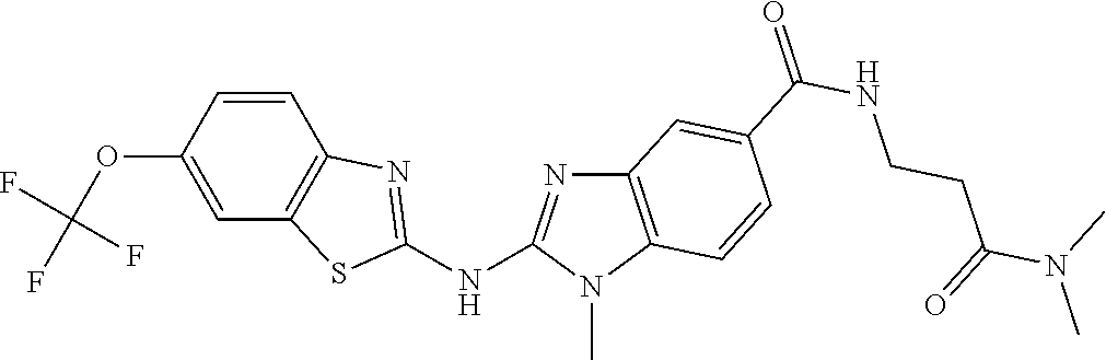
O(C1=CC2=C(C=C1)N=C(NC1=NC3=C(N1C)C=CC(C(NCCC(N(C)C)=O)=O)=C3)S2)C(F)(F)F
